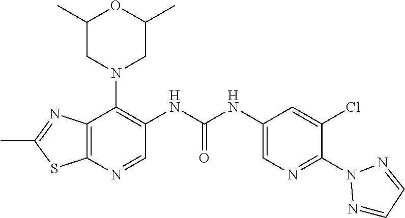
C12=C(N=CC(NC(NC3=CN=C(N4N=CC=N4)C(Cl)=C3)=O)=C1N1CC(C)OC(C)C1)SC(C)=N2
